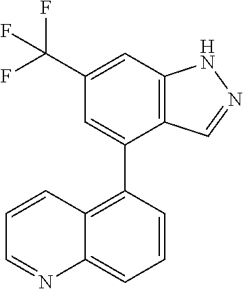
C12=C(C=C(C(F)(F)F)C=C1C1=C3C(=CC=C1)N=CC=C3)NN=C2
